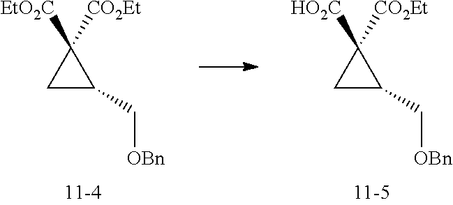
C1C(C[OBn])C1([CO2Et])[EtO2C].C1C(C[OBn])C1([CO2Et])[HO2C]
